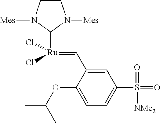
C1CN([Mes])C([Ru](=CC2=CC(S(=O)(=O)[NMe2])=CC=C2OC(C)C)(Cl)Cl)N1[Mes]
